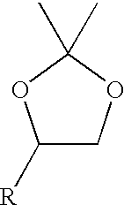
C1([R])COC(C)(C)O1
